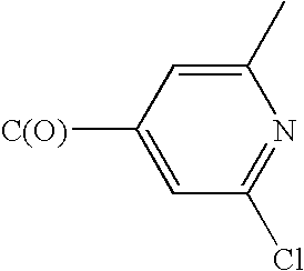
C1(C)=CC([C(O)])=CC(Cl)=N1
